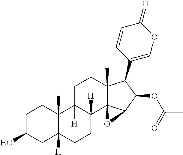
C1(O)CC2([H])C(C)(CC1)C1([H])C([H])(CC2)C23C(C)(CC1)C(C1=COC(=O)C=C1)C(OC(C)=O)C2O3
